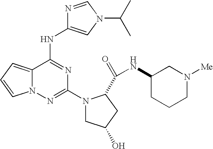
C12=CC=CN1N=C(N1CC(O)CC1C(=O)NC1CCCN([Me])C1)N=C2NC1=CN(C(C)C)C=N1
